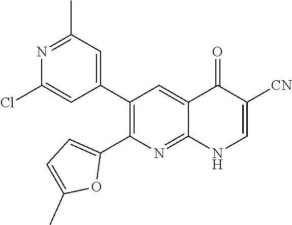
N1=C(C)C=C(C2=C(C3=CC=C(C)O3)N=C3C(=C2)C(=O)C([CN])=CN3)C=C1Cl
